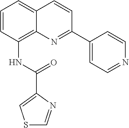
N(C1=C2C(=CC=C1)C=CC(C1=CC=NC=C1)=N2)C(C1=CSC=N1)=O
